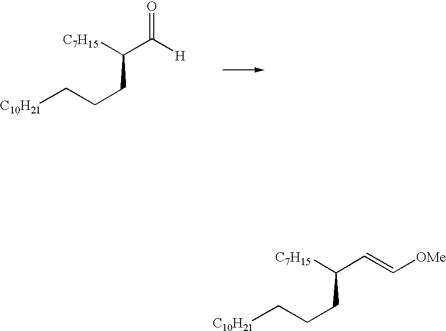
C(=CC([C7H15])CCC[C10H21])[OMe].[H]C(C([C7H15])CCC[C10H21])=O
